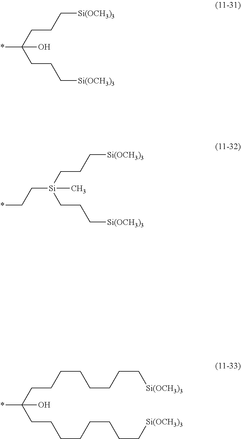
C(CC(CCC[Si(OCH3)3])(*)O)C[Si(OCH3)3].C(CCCCCCCC[Si(OCH3)3])(CCCCCCCC[Si(OCH3)3])(*)O.C(C[Si](CCC[Si(OCH3)3])(CCC[Si(OCH3)3])C)*
